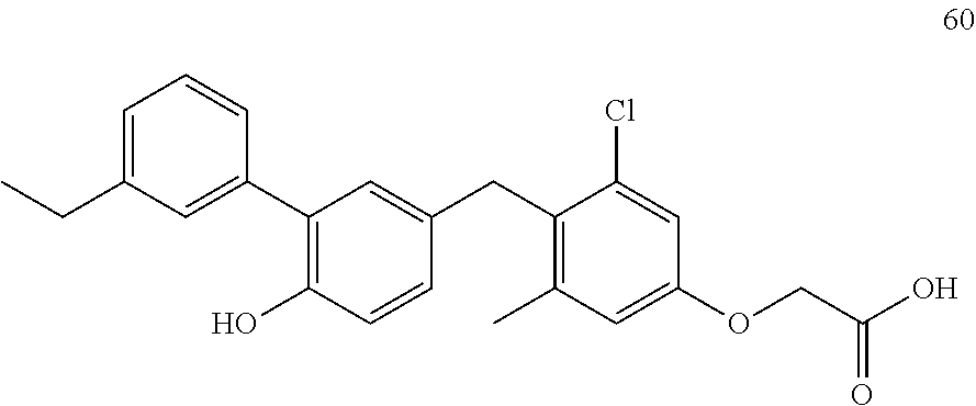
C1=C(CC)C=C(C2=C(O)C=CC(CC3=C(C)C=C(OCC(O)=O)C=C3Cl)=C2)C=C1
